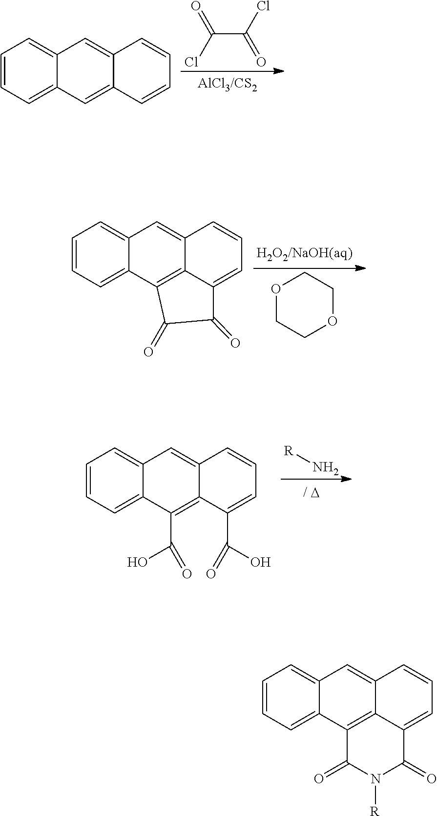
C(C(Cl)=O)(Cl)=O.C1=CC=C2C(=C1)C=C1C(=C2)C=CC=C1.O1CCOCC1.C1=CC=C2C(=C1)C=C1C3=C2C(=O)C(=O)C3=CC=C1.[R]N.C1=CC=C2C(=C1)C=C1C(=C2C(=O)O)C(C(O)=O)=CC=C1.C1=CC=C2C(=C1)C=C1C3=C2C(=O)N([R])C(=O)C3=CC=C1
